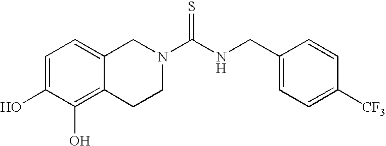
C1=C(O)C(O)=C2C(=C1)CN(C(NCC1=CC=C([CF3])C=C1)=S)CC2
